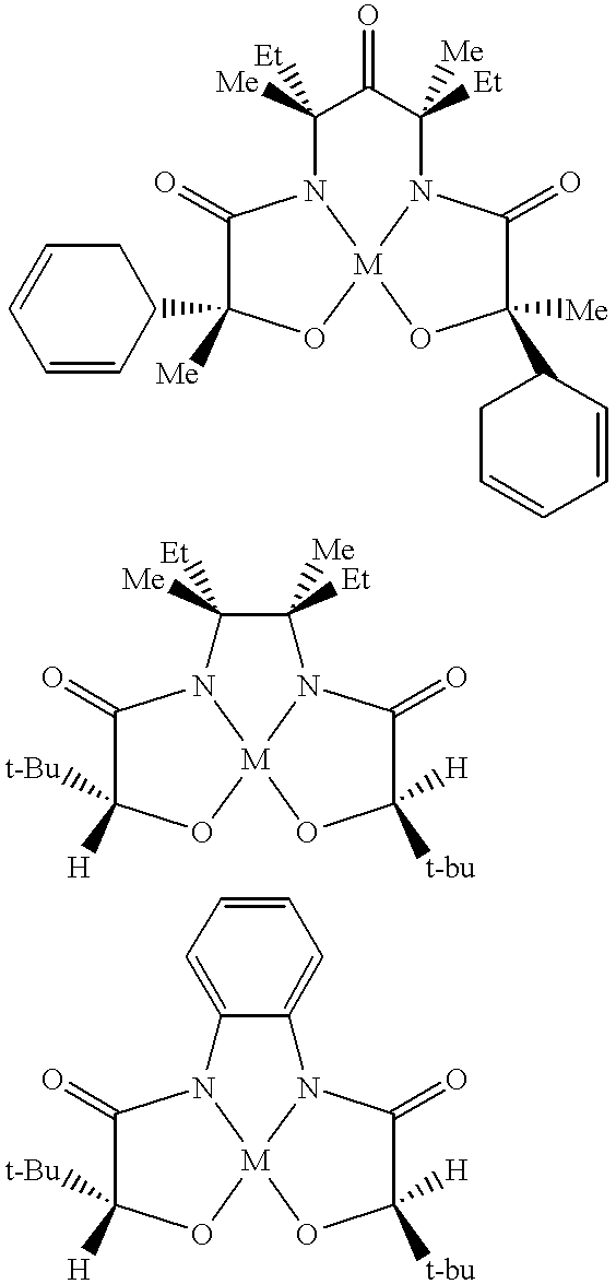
C1(=O)C([Me])(C2CC=CC=C2)O[M]23N1C([Me])([Et])C(=O)C([Et])([Me])N2C(=O)C(C1CC=CC=C1)([Me])O3.C1(=O)C([H])([t-Bu])O[M]23N1C([Me])([Et])C([Et])([Me])N2C(=O)C([t-bu])([H])O3.C1(=O)C([H])([t-Bu])O[M]23N1C1=CC=CC=C1N2C(=O)C([t-bu])([H])O3
